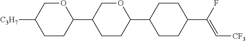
C1CC(C2CCC(C3CCC(C(F)=C[CF3])CC3)OC2)OCC1[C3H7]
